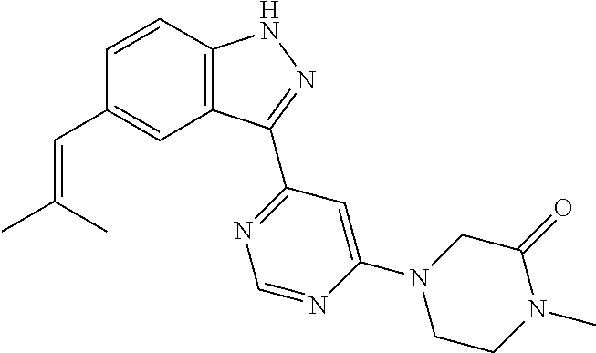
C1=CC2=C(C=C1C=C(C)C)C(C1=NC=NC(N3CCN(C)C(=O)C3)=C1)=NN2
